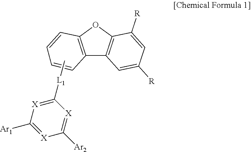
C12=C(OC3=C1C=CC=C3)C([R])=CC([R])=C2.C[L1]C1=[X]C([Ar1])=[X]C([Ar2])=[X]1
